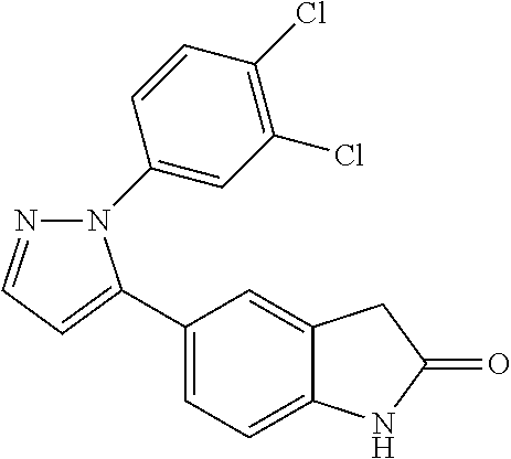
C1(C2=CC=NN2C2=CC(Cl)=C(Cl)C=C2)=CC=C2C(=C1)CC(=O)N2
